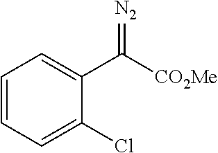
C1=CC=C(Cl)C(C([CO2Me])=[N2])=C1
